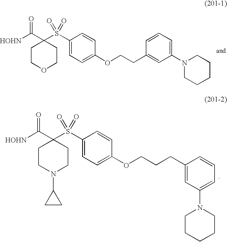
[HOHN]C(C1(S(C2=CC=C(OCCC3=CC(N4CCCCC4)=CC=C3)C=C2)(=O)=O)CCOCC1)=O.[HOHN]C(C1(S(C2=CC=C(OCCCC3=CC(N4CCCCC4)=CC=C3)C=C2)(=O)=O)CCN(C2CC2)CC1)=O
